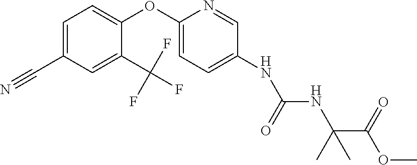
C1(OC2=CC=C(C#N)C=C2C(F)(F)F)=CC=C(NC(NC(C(=O)OC)(C)C)=O)C=N1
